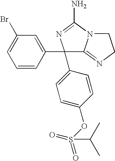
C1(C2=CC(Br)=CC=C2)(C2=CC=C(OS(=O)(=O)C(C)C)C=C2)C2=NCCN2C(N)=N1
